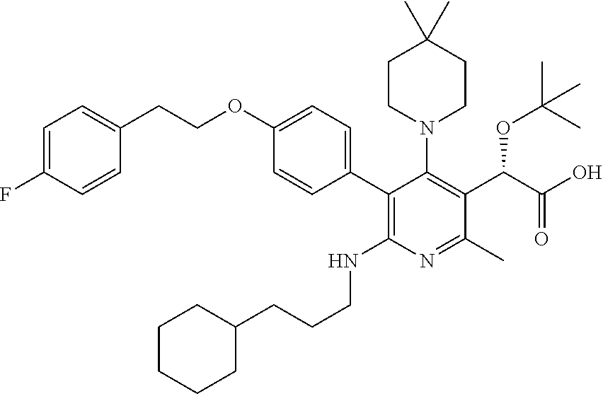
C1(C2=CC=C(OCCC3=CC=C(F)C=C3)C=C2)=C(NCCCC2CCCCC2)N=C(C)C(C(C(O)=O)OC(C)(C)C)=C1N1CCC(C)(C)CC1
